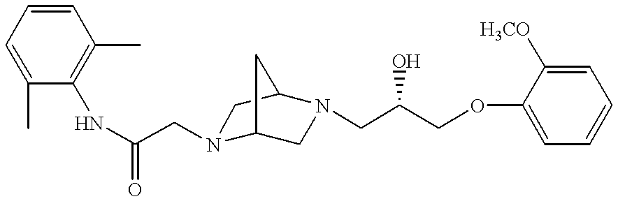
C1=C(C)C(NC(CN2C3CN(CC(COC4=CC=CC=C4[H3CO])O)C(C2)C3)=O)=C(C)C=C1
